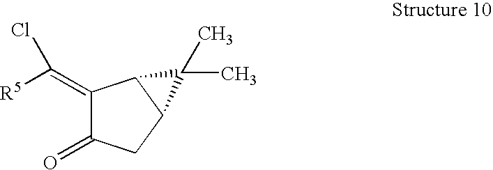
C1(=O)C(=C(Cl)[R5])C2C(C1)C2(C)C
